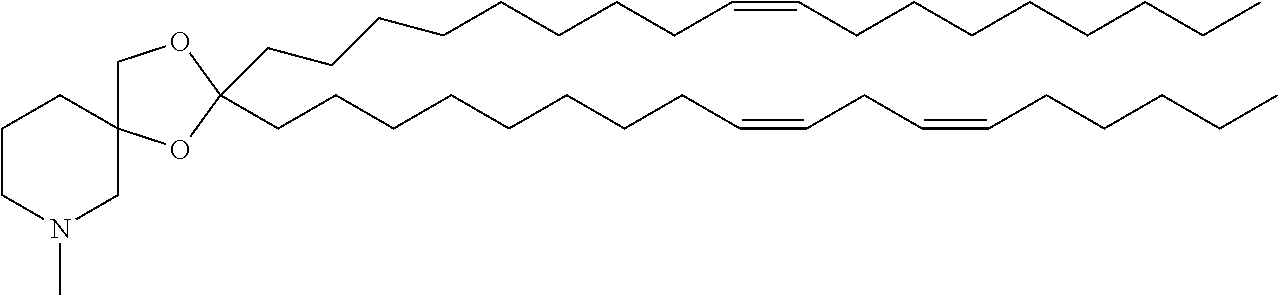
C(CCCCCCCC=CCCCCCCCC)C1(CCCCCCCCC=CCC=CCCCCC)OC2(CO1)CCCN(C)C2
